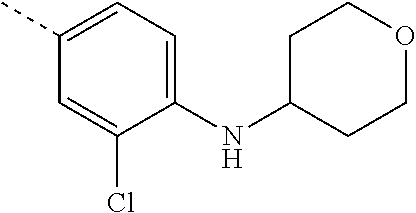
N(C1CCOCC1)C1=CC=C(C)C=C1Cl
